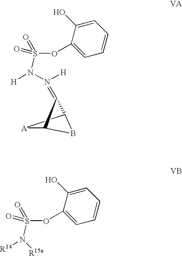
B1C2[A]C1C2=N(N([H])S(OC1=CC=CC=C1O)(=O)=O)[H].[R15a]N([R14])S(OC1=CC=CC=C1O)(=O)=O
